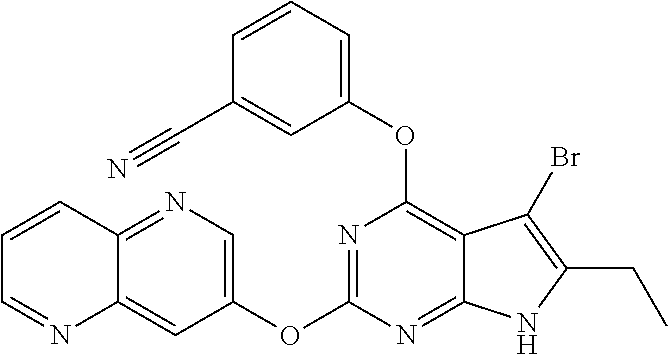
C12=NC=C(OC3=NC(OC4=CC=CC(C#N)=C4)=C4C(=N3)NC(CC)=C4Br)C=C1N=CC=C2
